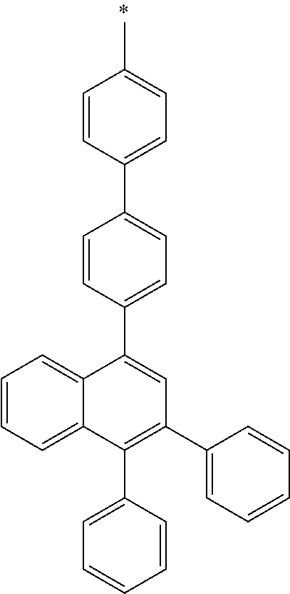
C1=CC=C2C(=C1)C(C1=CC=C(C3=CC=C(C)C=C3)C=C1)=CC(C1=CC=CC=C1)=C2C1=CC=CC=C1
